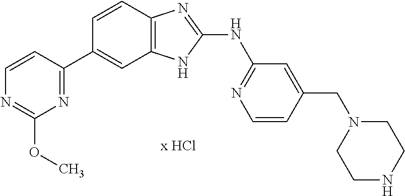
N1=C(OC)N=C(C2=CC3=C(C=C2)N=C(NC2=NC=CC(CN4CCNCC4)=C2)N3)C=C1
